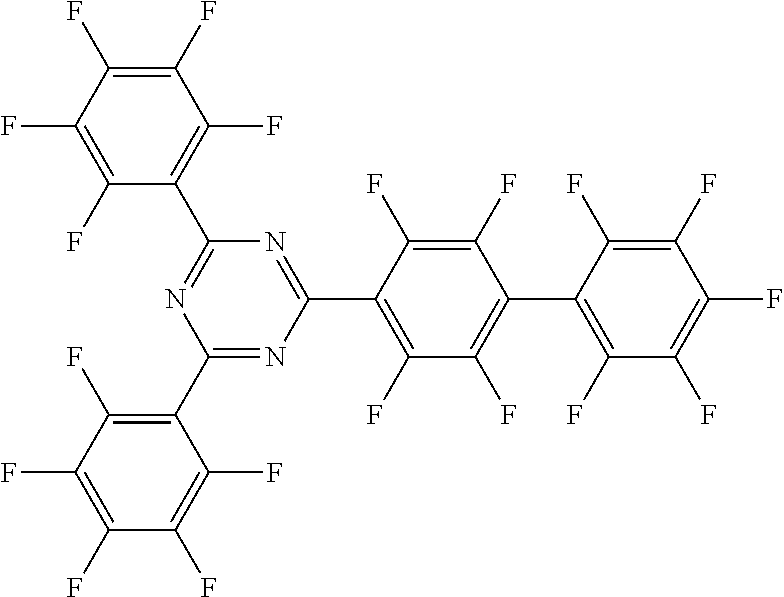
C1(F)=C(F)C(F)=C(C2=NC(C3=C(F)C(F)=C(F)C(F)=C3F)=NC(C3=C(F)C(F)=C(C4=C(F)C(F)=C(F)C(F)=C4F)C(F)=C3F)=N2)C(F)=C1F
